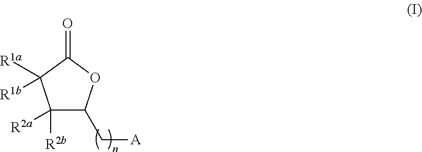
C1([R2b])([R2a])C(C[A])OC(=O)C1([R1b])[R1a]
